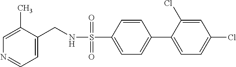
S(C1=CC=C(C2=CC=C(Cl)C=C2Cl)C=C1)(=O)(=O)NCC1=CC=NC=C1C
